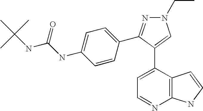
C1=C(C2=CN(CC)N=C2C2=CC=C(NC(=O)NC(C)(C)C)C=C2)C2=C(N=C1)NC=C2
